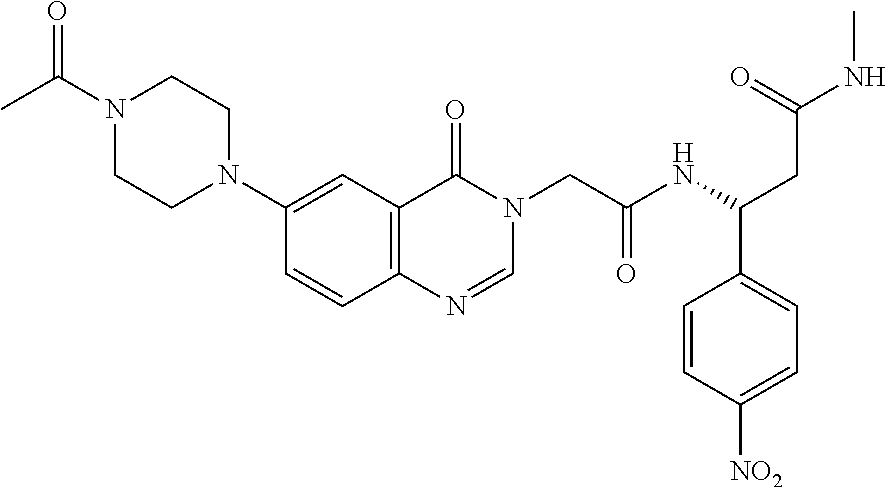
C1=CC2=C(C=C1N1CCN(C(C)=O)CC1)C(=O)N(CC(NC(CC(NC)=O)C1=CC=C([NO2])C=C1)=O)C=N2
